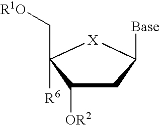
C1([OR2])CC([Base])[X]C1([R6])C[R1O]
